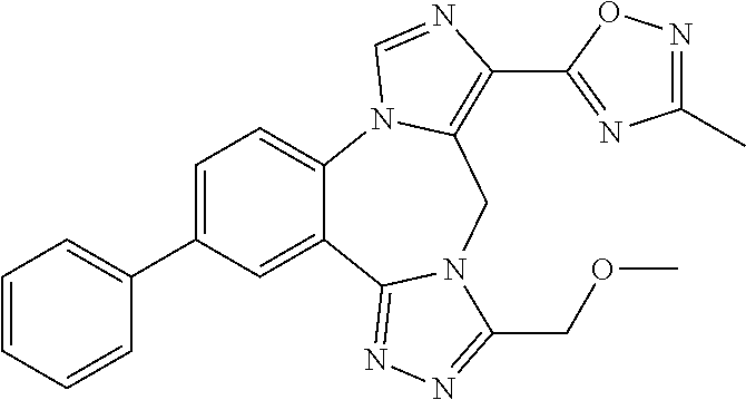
C1=C(C2=CC=CC=C2)C=C2C(=C1)N1C(=C(C3=NC(C)=NO3)N=C1)CN1C2=NN=C1COC
